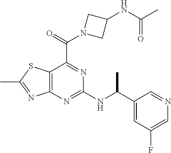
C12=C(N=C(NC(C3=CC(F)=CN=C3)C)N=C1C(=O)N1CC(NC(C)=O)C1)N=C(C)S2
